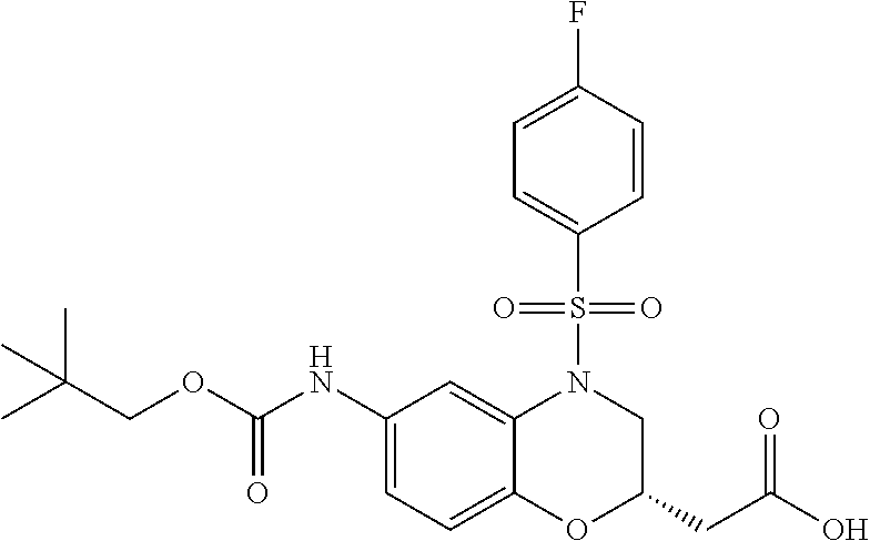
C1(NC(OCC(C)(C)C)=O)=CC=C2C(=C1)N(S(C1=CC=C(F)C=C1)(=O)=O)CC(CC(O)=O)O2
